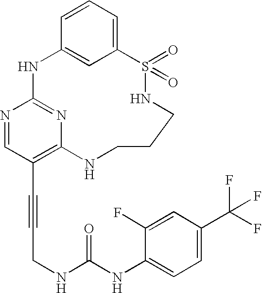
C1=CC=C2C=C1NC1=NC(=C(C#CCNC(NC3=CC=C(C(F)(F)F)C=C3F)=O)C=N1)NCCCNS2(=O)=O
